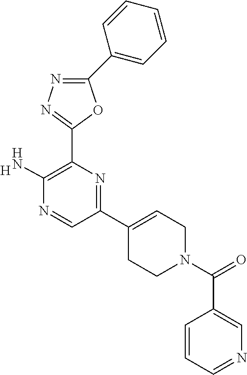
[H].C1(C2=C(N)N=CC(C3=CCN(C(=O)C4=CN=CC=C4)CC3)=N2)=NN=C(C2=CC=CC=C2)O1
